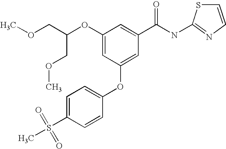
C(C(OC1=CC(OC2=CC=C(S(C)(=O)=O)C=C2)=CC(C(NC2=NC=CS2)=O)=C1)COC)OC
